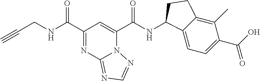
N12C(C(NC3C4=CC=C(C(O)=O)C(C)=C4CC3)=O)=CC(C(NCC#C)=O)=NC1=NC=N2
